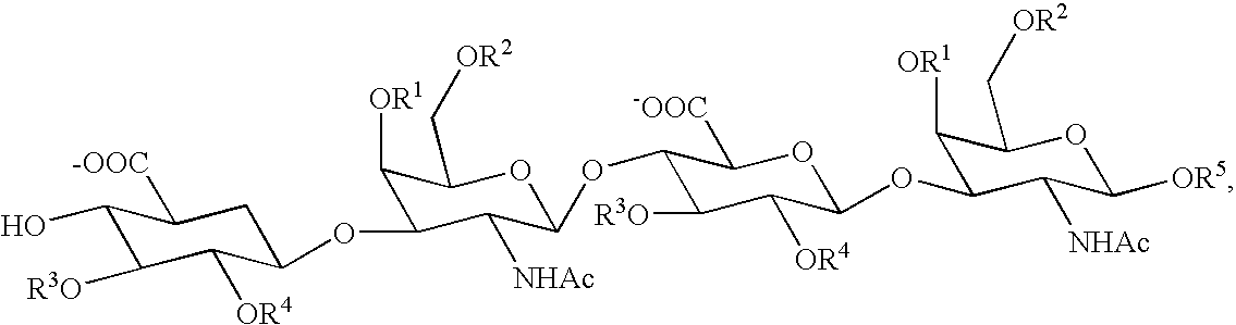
C1(O)C([R3O])C([OR4])C(OC2C([OR1])C(C[OR2])OC(OC3C([R3O])C([OR4])C(OC4C([OR1])C(C[OR2])OC([OR5])C4[NHAc])OC3[-OOC])C2[NHAc])CC1[-OOC]
